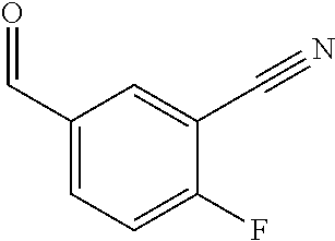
C1(C=O)=CC=C(F)C(C#N)=C1
